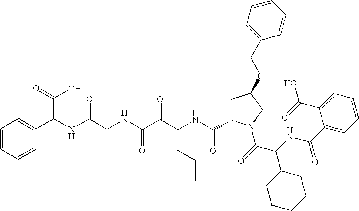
C(NC(C(=O)N1CC(OCC2=CC=CC=C2)CC1C(NC(C(C(NCC(NC(C(O)=O)C1=CC=CC=C1)=O)=O)=O)CCC)=O)C1CCCCC1)(=O)C1=CC=CC=C1C(=O)O
